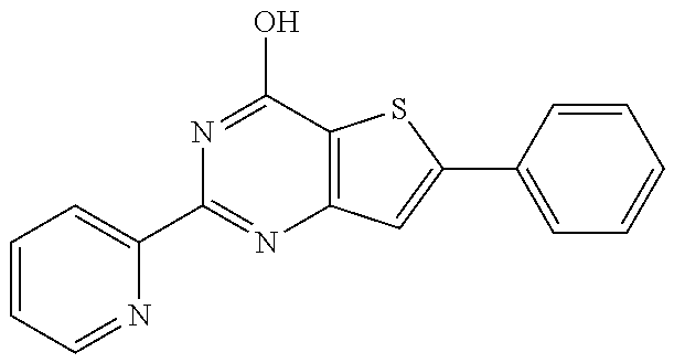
C1=CC=NC(C2=NC3=C(C(O)=N2)SC(C2=CC=CC=C2)=C3)=C1
